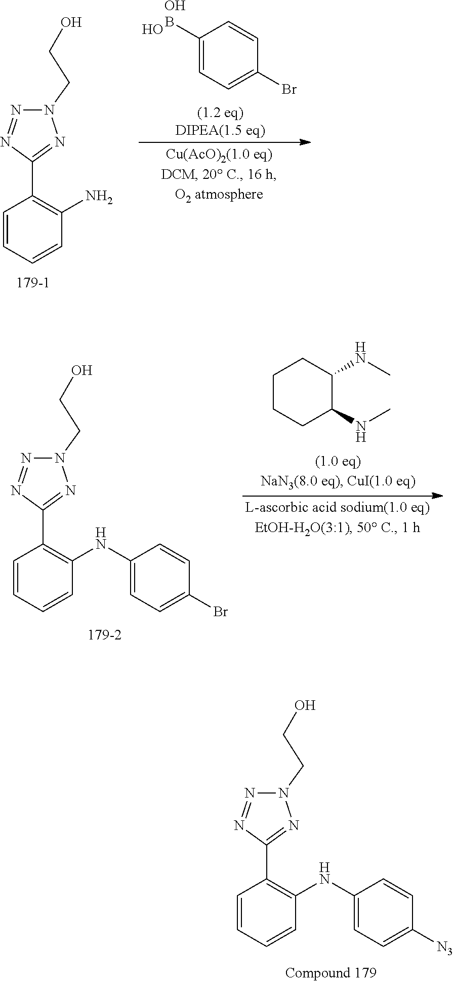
C1=CC=CC(NC2=CC=C([N3])C=C2)=C1C1=NN(CCO)N=N1.C1(B)=CC=C(Br)C=C1.O.O.C1=CC=CC(N)=C1C1=NN(CCO)N=N1.C1=CC=CC(NC2=CC=C(Br)C=C2)=C1C1=NN(CCO)N=N1.C1CCC(NC)C(NC)C1
